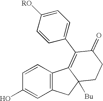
C1=CC(O)=CC2=C1C1=C(C3=CC=C([RO])C=C3)C(=O)CCC1([Bu])C2
